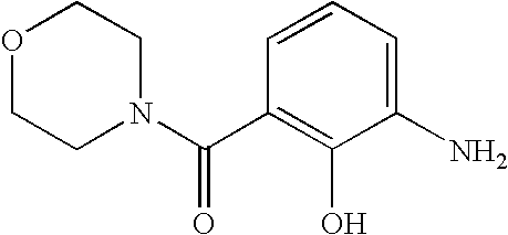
O1CCN(C(C2=C(O)C(N)=CC=C2)=O)CC1
